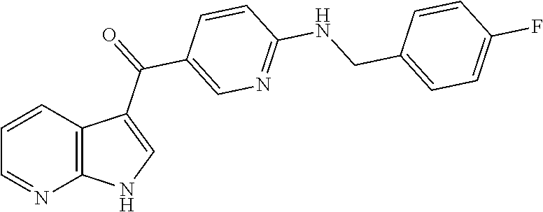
C1=CC2=C(N=C1)NC=C2C(=O)C1=CN=C(NCC2=CC=C(F)C=C2)C=C1
